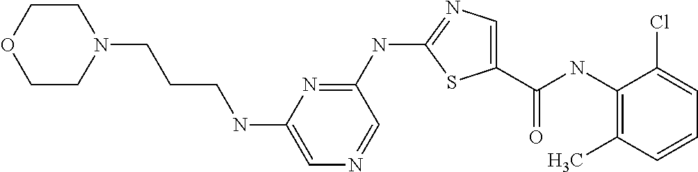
C1(NC(C2=CN=C(NC3=NC(NCCCN4CCOCC4)=CN=C3)S2)=O)=C(C)C=CC=C1Cl
